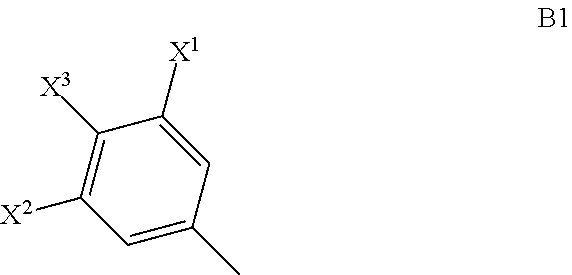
C1([X3])=C([X2])C=C(C)C=C1[X1]
